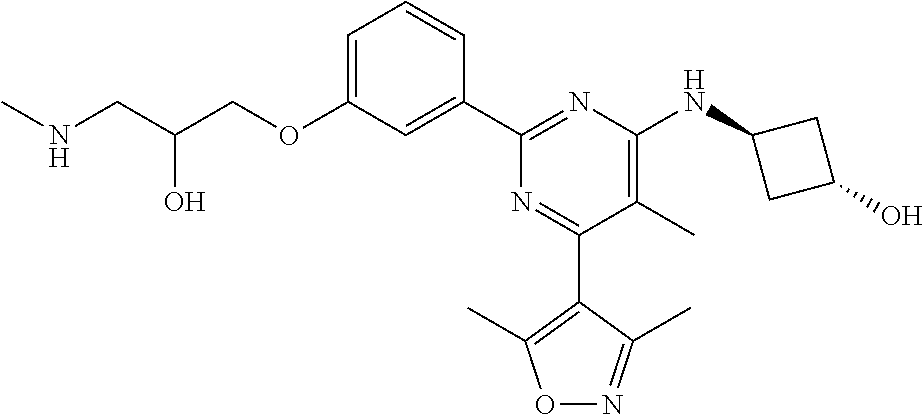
C1=C(OCC(CNC)O)C=C(C2=NC(NC3CC(O)C3)=C(C)C(C3=C(C)ON=C3C)=N2)C=C1
